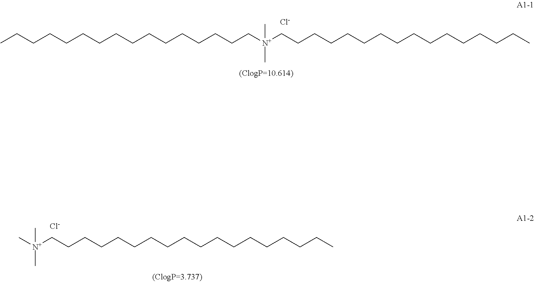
CCCCCCCCCCCCCCCC[N+](CCCCCCCCCCCCCCCC)(C)C.[Cl-].[Cl-].[N+](C)(CCCCCCCCCCCCCCCCCC)(C)C
